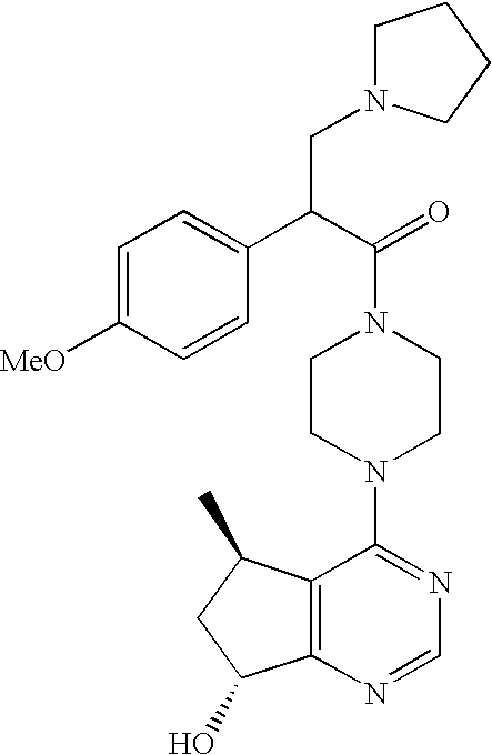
C12=C(N=CN=C1N1CCN(C(=O)C(C3=CC=C([MeO])C=C3)CN3CCCC3)CC1)C(O)CC2C
